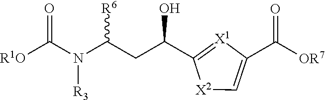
C1(C(CC(N(C([R1O])=O)[R3])[R6])O)=[X1]C(C([OR7])=O)=C[X2]1
